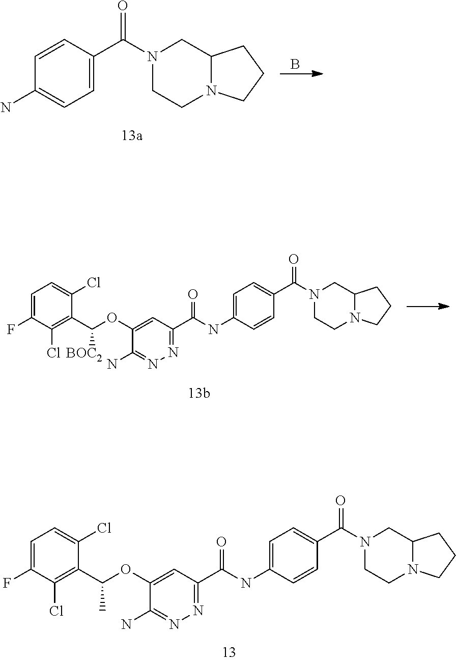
C1=C(NC(C2=NN=C(N)C(OC(C)C3=C(Cl)C(F)=CC=C3Cl)=C2)=O)C=CC(C(=O)N2CCN3C(C2)CCC3)=C1.C1=C(NC(C2=NN=C(N)C(OC([BOC2])C3=C(Cl)C(F)=CC=C3Cl)=C2)=O)C=CC(C(=O)N2CCN3C(C2)CCC3)=C1.B.C1=CC(C(=O)N2CCN3C(C2)CCC3)=CC=C1N
